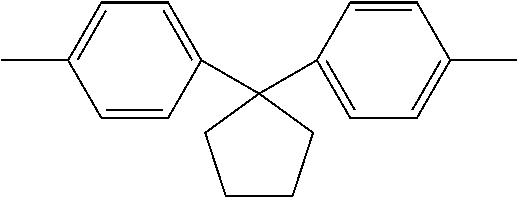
C1=CC(C2(C3=CC=C(C)C=C3)CCCC2)=CC=C1C
